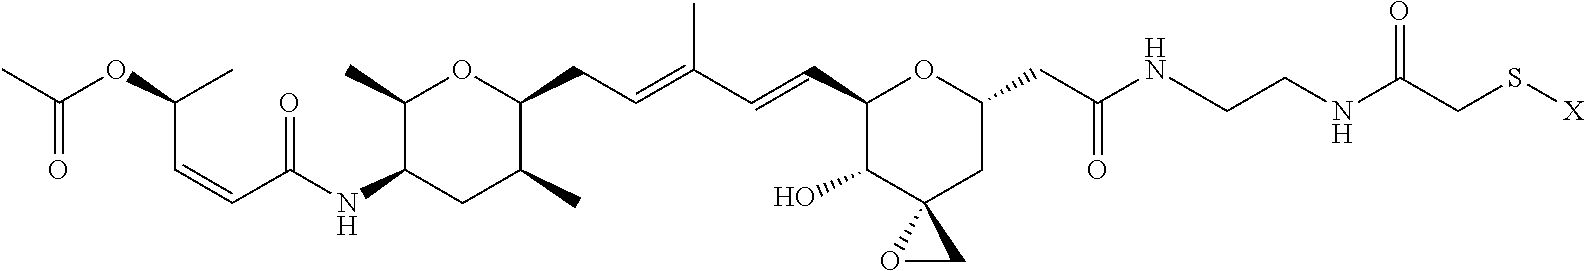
C1(C)C(NC(=O)C=CC(C)OC(=O)C)CC(C)C(CC=C(C)C=CC2C(O)C3(CC(CC(=O)NCCNC(=O)CS[X])O2)OC3)O1
